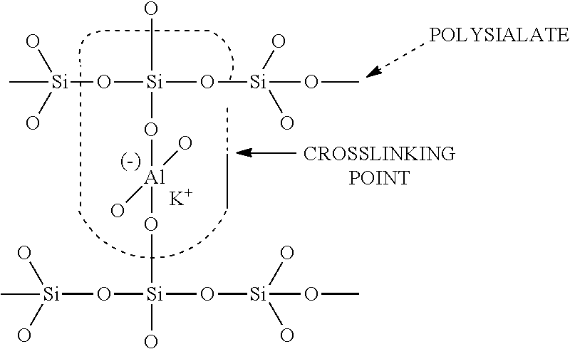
C[Si](O[Si](O)(O[Al](O[Si](O)(O[Si](C)(O)O)O[Si](OC)(O)O)(O)O)O[Si](OC)(O)O)(O)O.[K]
